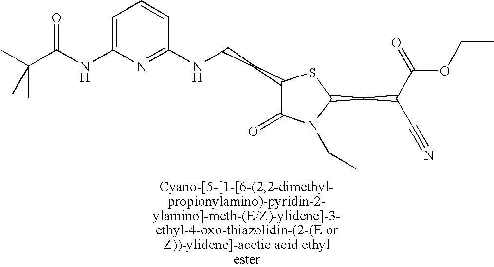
C1(CCNC2=NC(NC(C(C)(C)C)=O)=CC=C2)C(=O)N(CC)C(CC(C(=O)OCC)C#N)S1
